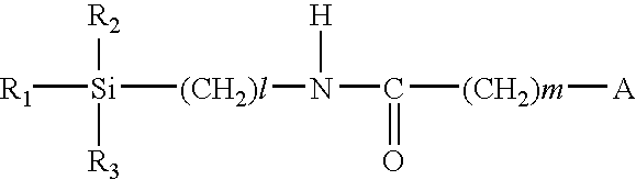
[R1][Si]([R2])([R3])[(CH2)l]N([H])C([(CH2)m][A])=O
